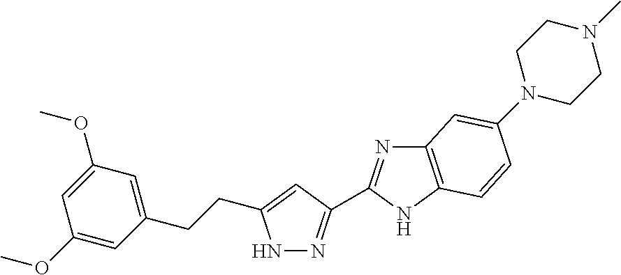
N1N=C(C2=NC3=C(N2)C=CC(N2CCN(C)CC2)=C3)C=C1CCC1=CC(OC)=CC(OC)=C1
